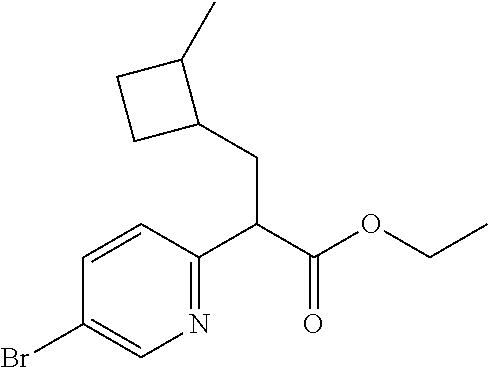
C1=CC(C(C(OCC)=O)CC2C(C)CC2)=NC=C1Br
